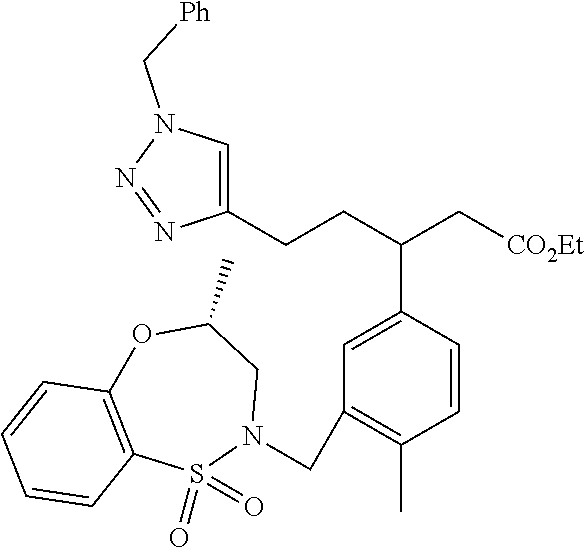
C(C1=CC(CN2CC(C)OC3=C(S2(=O)=O)C=CC=C3)=C(C)C=C1)(CCC1=CN(C[Ph])N=N1)C[CO2Et]
